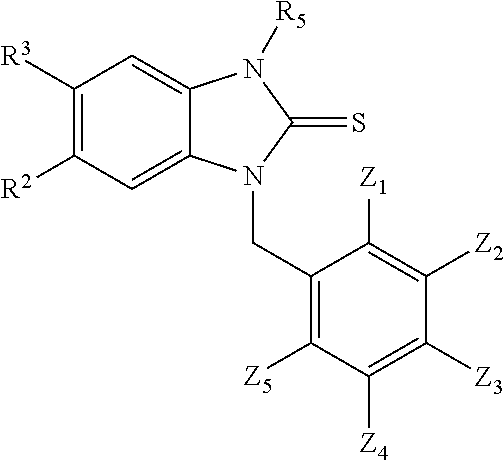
C1([R3])=C([R2])C=C2C(=C1)N([R5])C(=S)N2CC1=C([Z5])C([Z4])=C([Z3])C([Z2])=C1[Z1]
